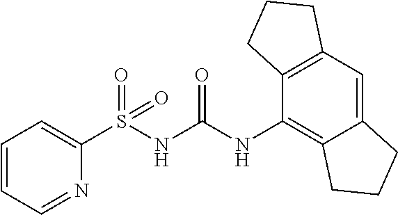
C1=CC=NC(S(NC(=O)NC2=C3C(=CC4=C2CCC4)CCC3)(=O)=O)=C1
